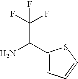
NC(C1=CC=CS1)C(F)(F)F
